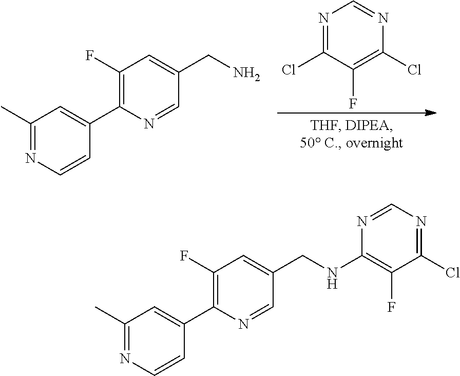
N1=C(Cl)C(F)=C(Cl)N=C1.C1(C)=NC=CC(C2=C(F)C=C(CN)C=N2)=C1.C1(C)=NC=CC(C2=C(F)C=C(CNC3=C(F)C(Cl)=NC=N3)C=N2)=C1
